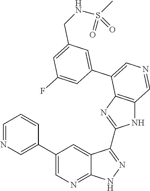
C1=C(C2=CN=CC3=C2N=C(C2=NNC4=NC=C(C5=CN=CC=C5)C=C42)N3)C=C(F)C=C1CNS(=O)(C)=O
